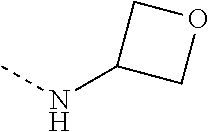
N(C1COC1)C
